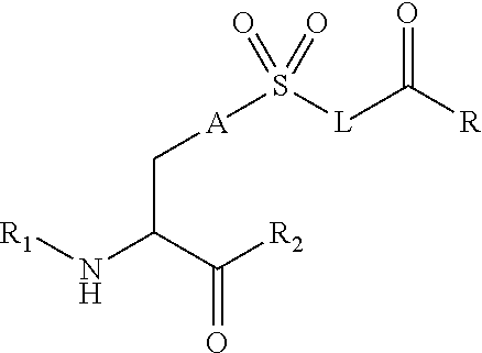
C(N[R1])(C([R2])=O)C[A]S(=O)([L]C([R])=O)=O
